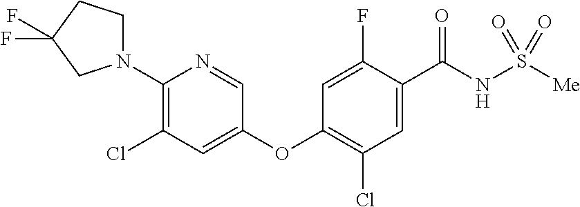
C1(N2CCC(F)(F)C2)=C(Cl)C=C(OC2=C(Cl)C=C(C(NS([Me])(=O)=O)=O)C(F)=C2)C=N1
